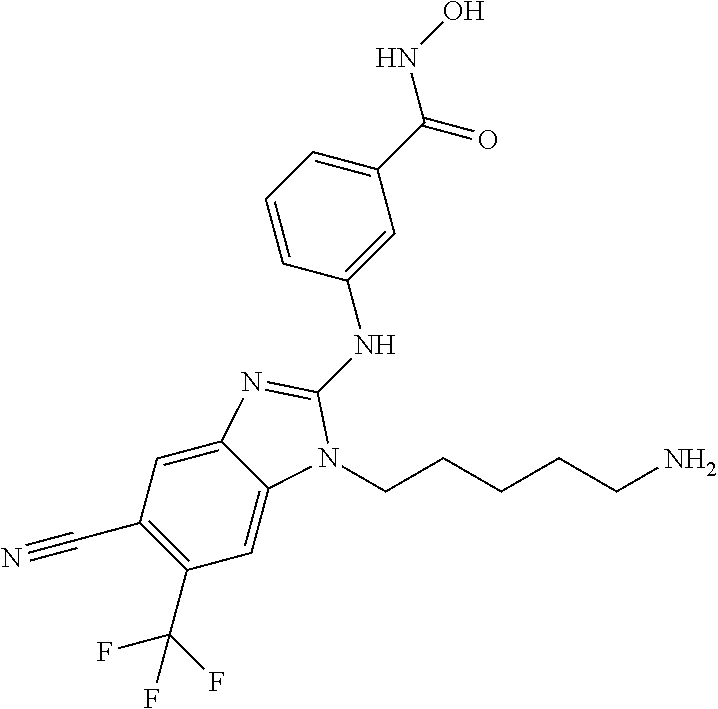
C1=CC(NC2=NC3=CC(C#N)=C(C(F)(F)F)C=C3N2CCCCCN)=CC(C(NO)=O)=C1
